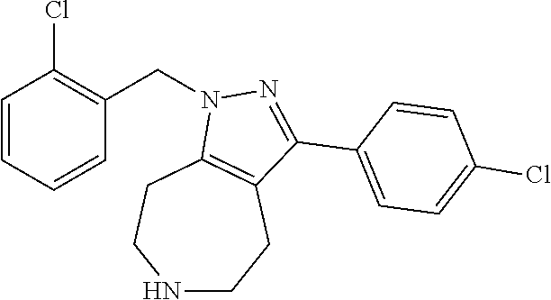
N1CCC2=C(CC1)N(CC1=C(Cl)C=CC=C1)N=C2C1=CC=C(Cl)C=C1
